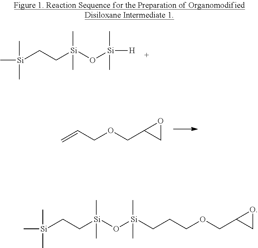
C=CCOCC1CO1.C[Si](CC[Si](O[Si]([H])(C)C)(C)C)(C)C.C[Si](CC[Si](O[Si](CCCOCC1CO1)(C)C)(C)C)(C)C
